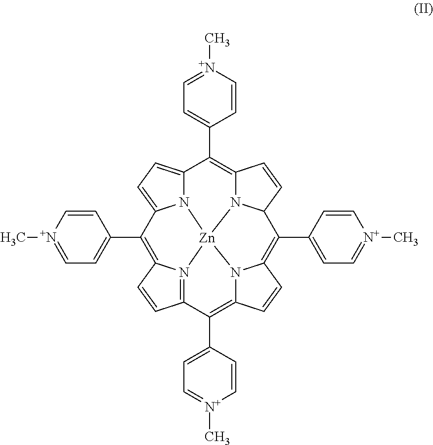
N12C3=CC=C1C(C1=CC=[N+](C)C=C1)=C1N4=C(C=C1)C(C1=CC=[N+](C)C=C1)=C1N5C(=C(C6=CC=[N+](C)C=C6)C6N(C(=C3C3=CC=[N+](C)C=C3)C=C6)[Zn]245)C=C1
